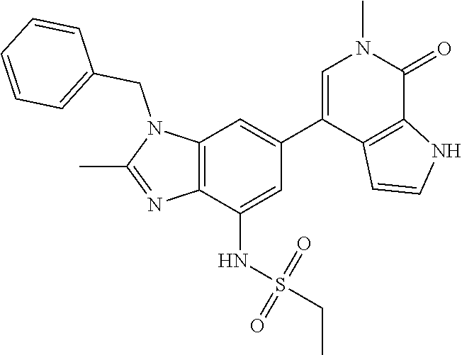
N1(CC2=CC=CC=C2)C(C)=NC2=C1C=C(C1=CN(C)C(=O)C3=C1C=CN3)C=C2NS(CC)(=O)=O
